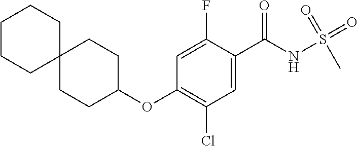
C1=C(F)C(C(NS(C)(=O)=O)=O)=CC(Cl)=C1OC1CCC2(CC1)CCCCC2
